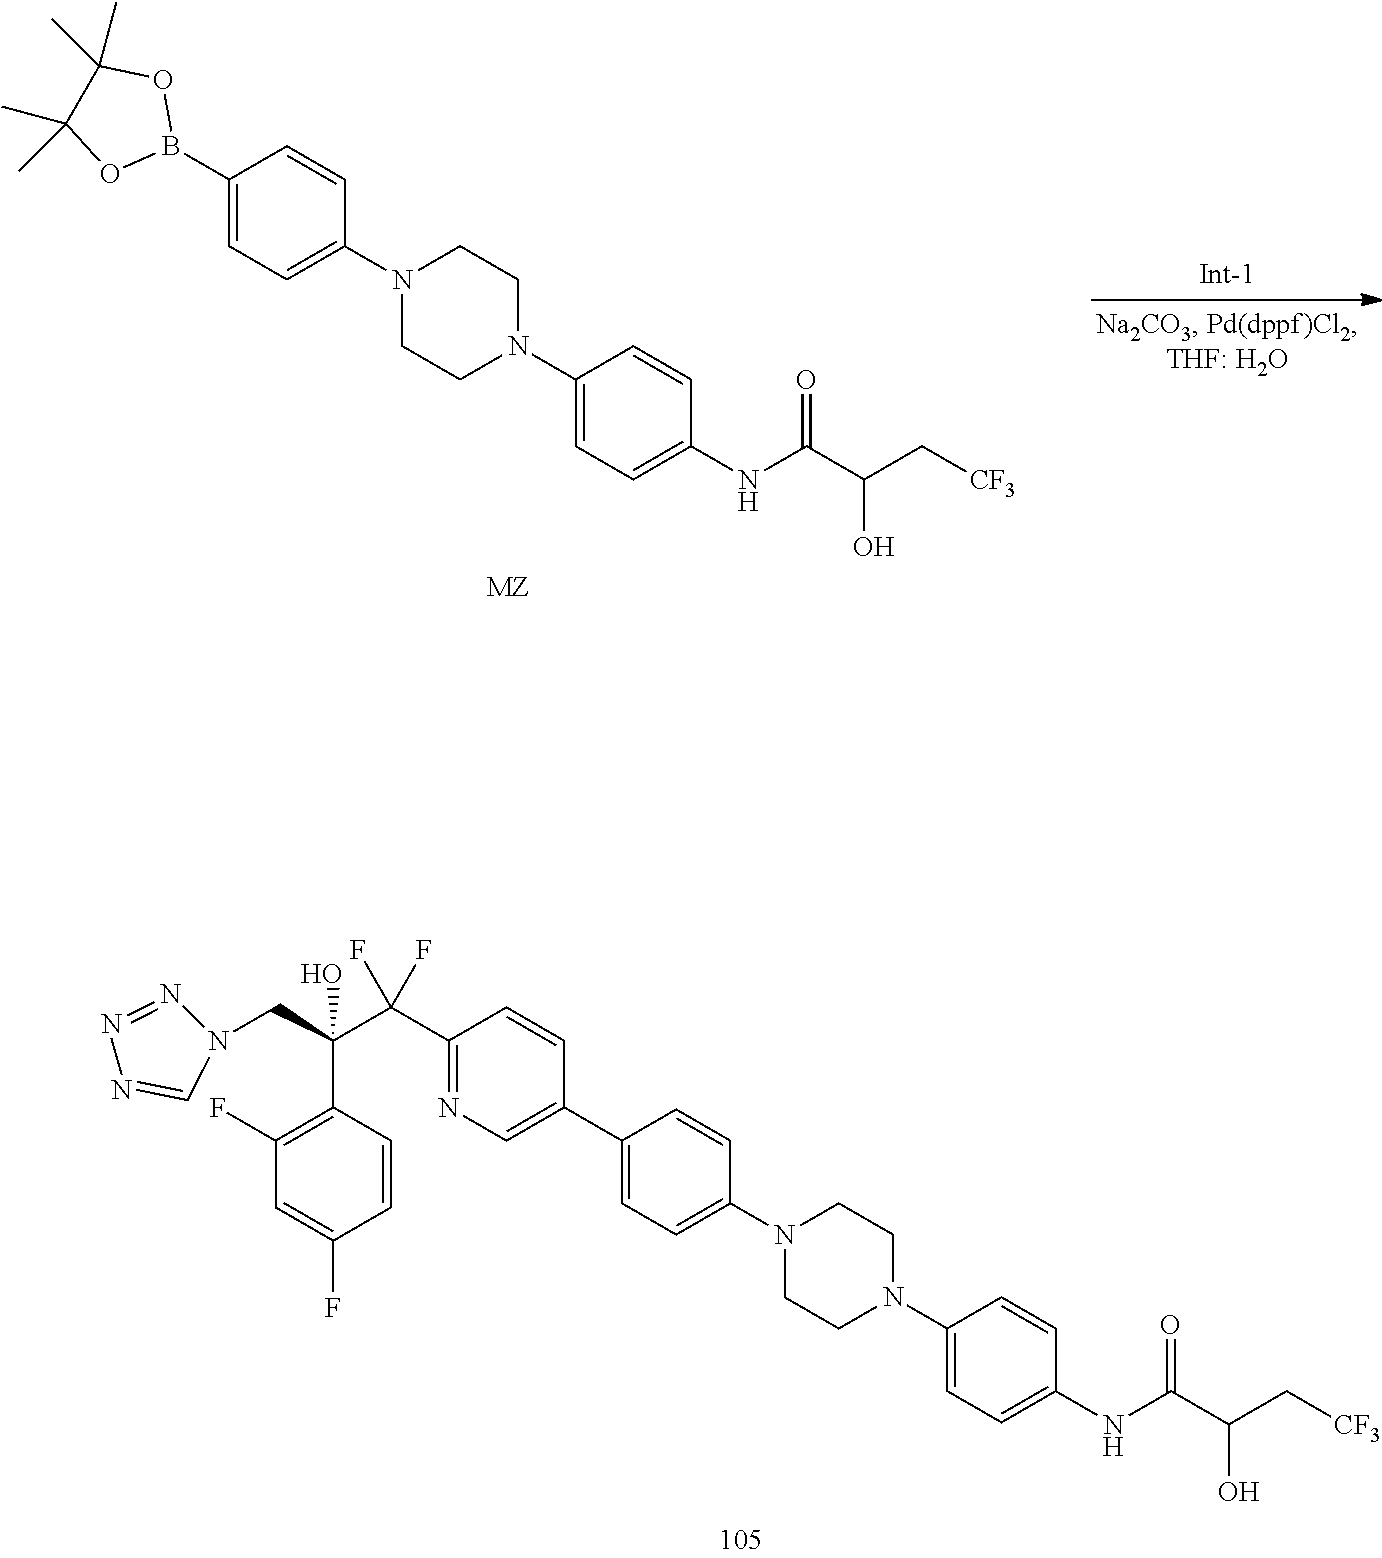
[MZ].C1(B2OC(C)(C)C(C)(C)O2)=CC=C(N2CCN(C3=CC=C(NC(C(C[CF3])O)=O)C=C3)CC2)C=C1.C1(C2=CN=C(C(C(C3=C(F)C=C(F)C=C3)(O)CN3N=NN=C3)(F)F)C=C2)=CC=C(N2CCN(C3=CC=C(NC(C(C[CF3])O)=O)C=C3)CC2)C=C1
